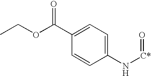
C1(C(OCC)=O)=CC=C(N[C*]=O)C=C1
